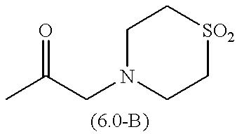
C1N(CC(C)=O)CC[SO2]C1
